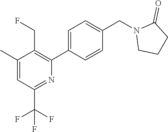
C1CN(CC2=CC=C(C3=C(CF)C(C)=CC(C(F)(F)F)=N3)C=C2)C(=O)C1
